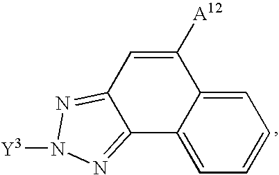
C1=C2C(=CC=C1)C1=NN([Y3])N=C1C=C2[A12]
